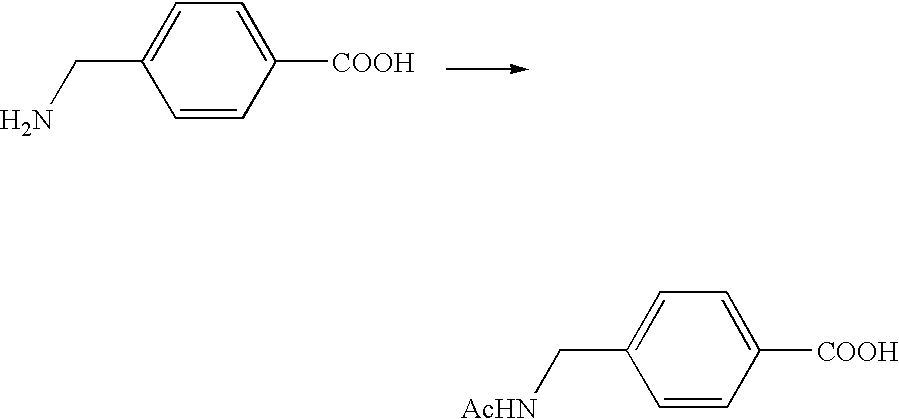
C1=CC([COOH])=CC=C1C[AcHN].C1=CC([COOH])=CC=C1CN
